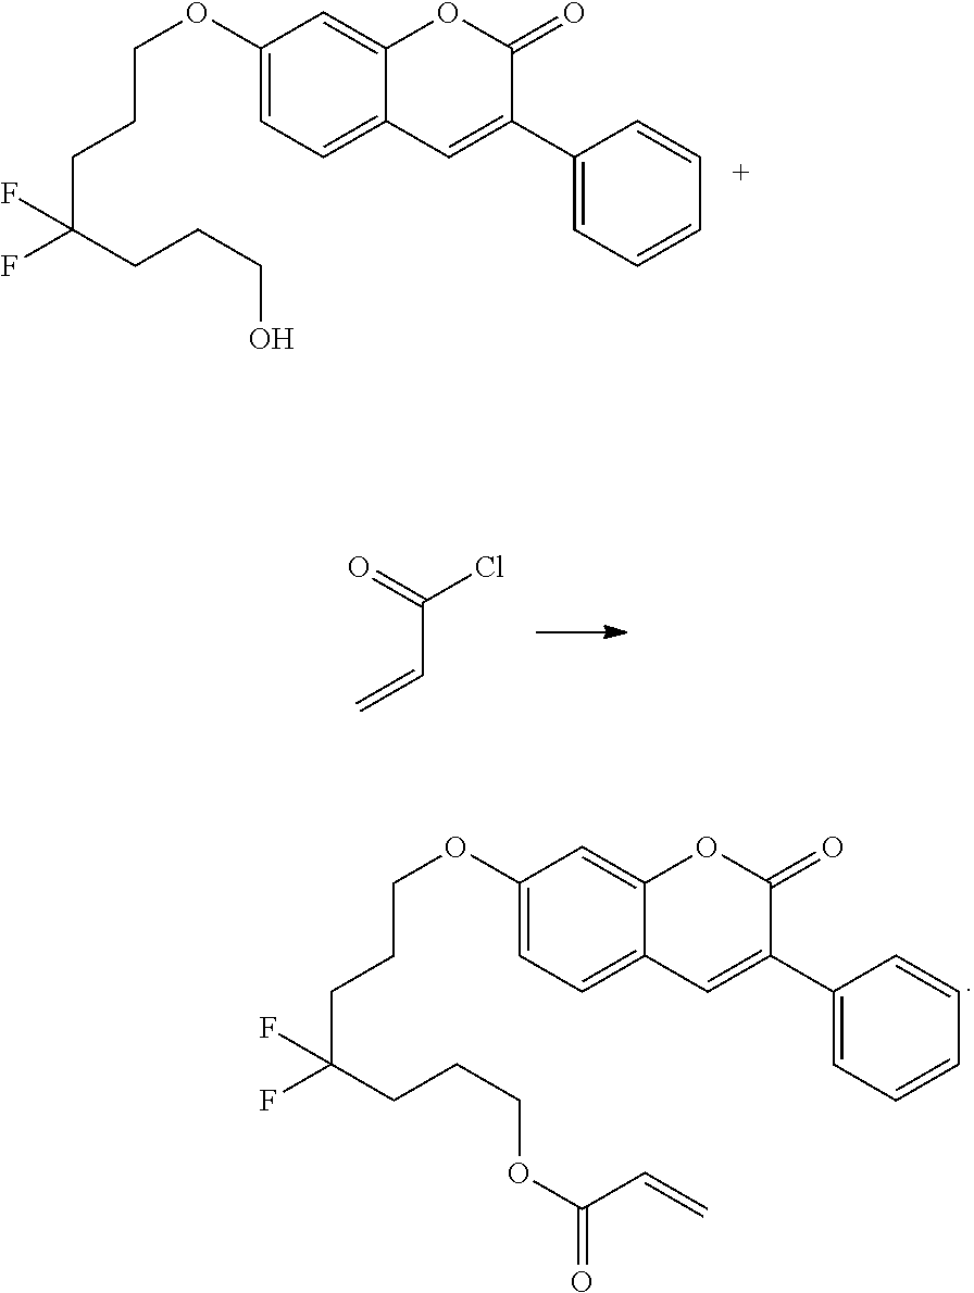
C1=C(OCCCC(F)(CCCO)F)C=C2C(=C1)C=C(C1=CC=CC=C1)C(=O)O2.C=CC(Cl)=O.C1=C(OCCCC(F)(CCCOC(=O)C=C)F)C=C2C(=C1)C=C(C1=CC=CC=C1)C(=O)O2
